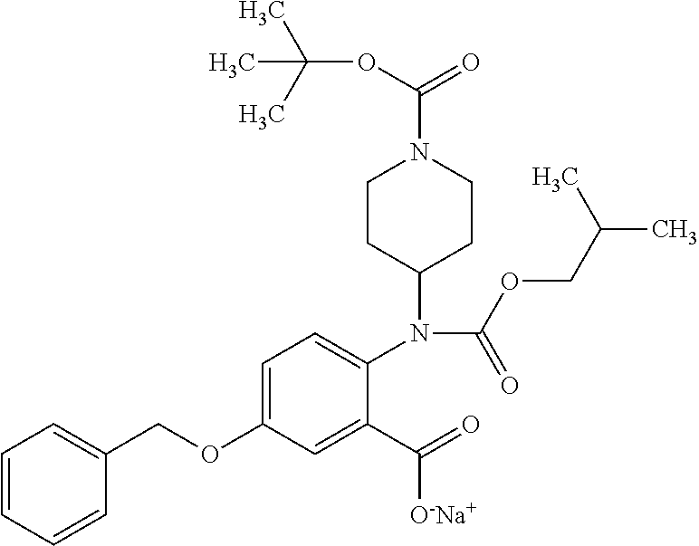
C1(COC2=CC=C(N(C3CCN(C(=O)OC(C)(C)C)CC3)C(OCC(C)C)=O)C(C(=O)[O-Na+])=C2)=CC=CC=C1
